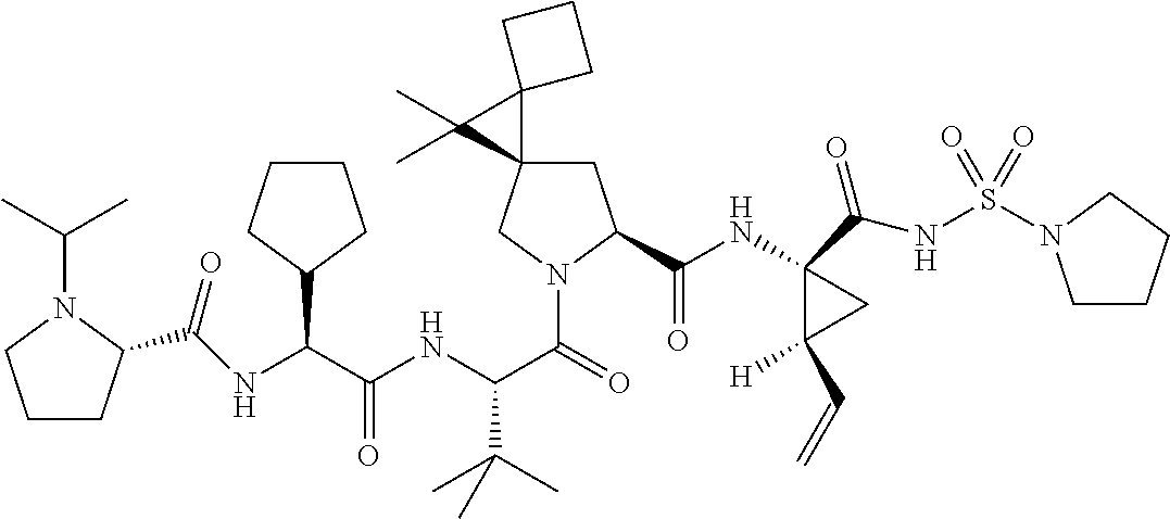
C(C(NC(C(=O)N1CC2(CC1C(NC1(C(NS(=O)(=O)N3CCCC3)=O)C([H])(C=C)C1)=O)C1(C2(C)C)CCC1)C(C)(C)C)=O)(NC(C1CCCN1C(C)C)=O)C1CCCC1
